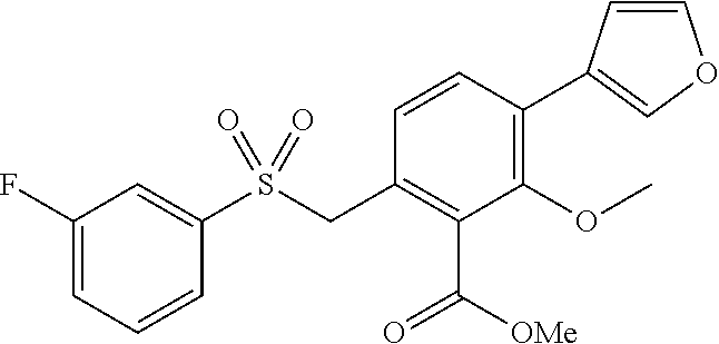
C1=CC(C2=COC=C2)=C(OC)C(C([OMe])=O)=C1CS(C1=CC(F)=CC=C1)(=O)=O
